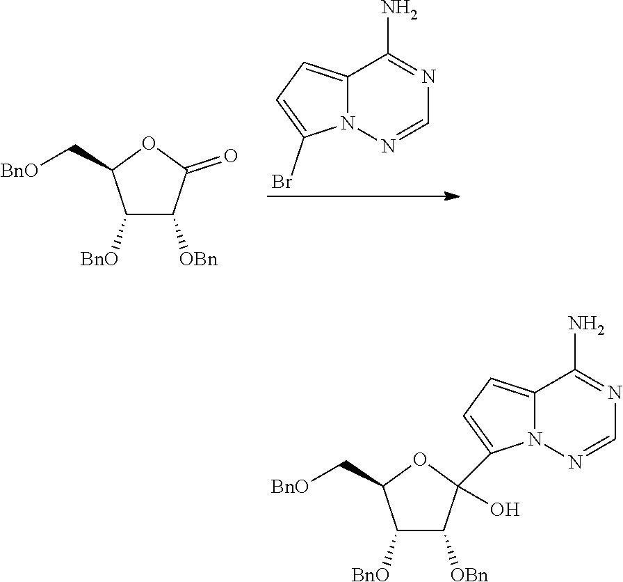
C1([BnO])C([OBn])C(=O)OC1C[BnO].C12=CC=C(Br)N1N=CN=C2N.C1([BnO])C([OBn])C(C2=CC=C3N2N=CN=C3N)(O)OC1C[BnO]
